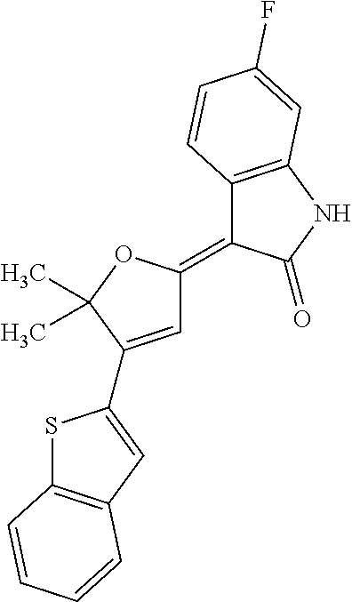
S1C2=C(C=C1C1=CC(=C3C4=C(NC3=O)C=C(F)C=C4)OC1(C)C)C=CC=C2
